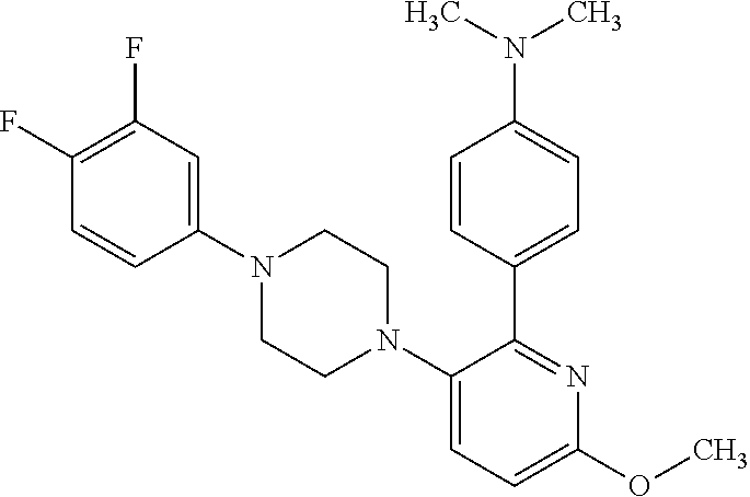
C1=CC(F)=C(F)C=C1N1CCN(C2=CC=C(OC)N=C2C2=CC=C(N(C)C)C=C2)CC1
